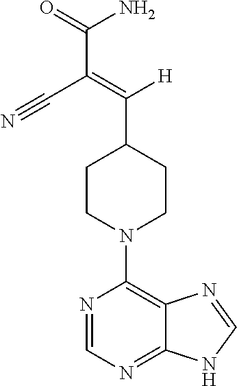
N1=CN=C2C(=C1N1CCC(C(=C(C#N)C(=O)N)[H])CC1)N=CN2
